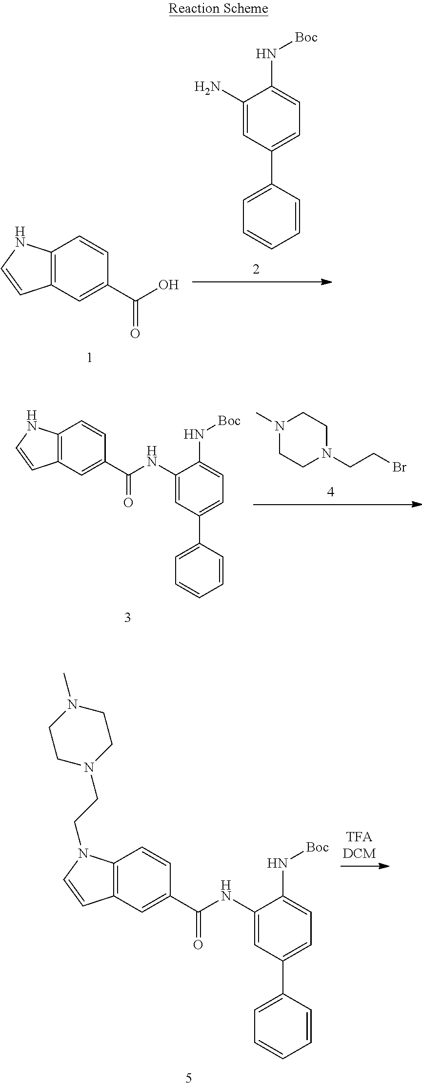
C12=C(C=C(C(=O)O)C=C1)C=CN2.NC1=CC(C2=CC=CC=C2)=CC=C1N[Boc].N1(C)CCN(CCBr)CC1.C12=C(C=C(C(=O)NC3=CC(C4=CC=CC=C4)=CC=C3N[Boc])C=C1)C=CN2.C12=C(C=C(C(=O)NC3=CC(C4=CC=CC=C4)=CC=C3N[Boc])C=C1)C=CN2CCN1CCN(C)CC1
